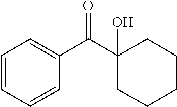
O=C(C1(O)CCCCC1)C1=CC=CC=C1
